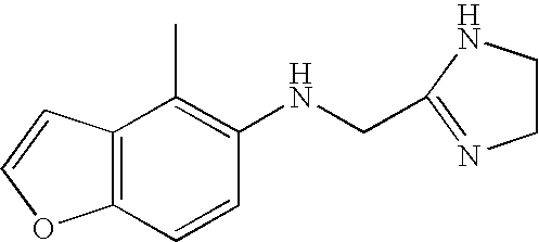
C12=C(C=CC(NCC3=NCCN3)=C1C)OC=C2
